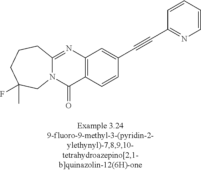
N12C(=NC3=C(C1=O)C=CC(C#CC1=NC=CC=C1)=C3)CCCC(F)(C)C2
